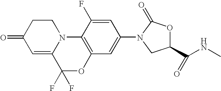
C1=C2N(CCC1=O)C1=C(C=C(N3C(=O)OC(C(NC)=O)C3)C=C1F)OC2(F)F
